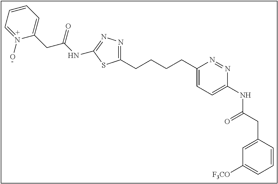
C1(CCCCC2=CC=C(NC(CC3=CC([F3CO])=CC=C3)=O)N=N2)=NN=C(NC(CC2=CC=CC=N2O)=O)S1
